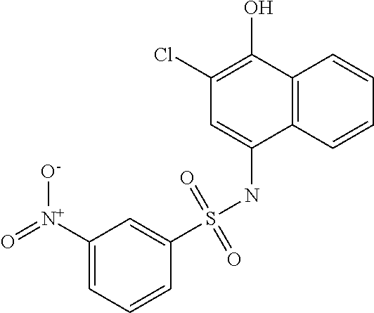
C12=C(C=CC=C1)C(NS(C1=CC([N+](=O)[O-])=CC=C1)(=O)=O)=CC(Cl)=C2O
